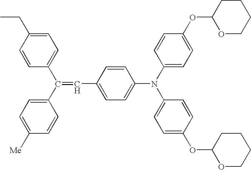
C1=CC(CC)=CC=C1C(C1=CC=C([Me])C=C1)=CC1=CC=C(N(C2=CC=C(OC3OCCCC3)C=C2)C2=CC=C(OC3OCCCC3)C=C2)C=C1
